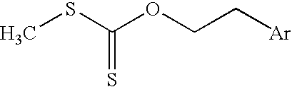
CSC(OCC[Ar])=S
